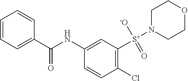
C1=CC=C(C(NC2=CC([S+](N3CCOCC3)([-O])=O)=C(Cl)C=C2)=O)C=C1
